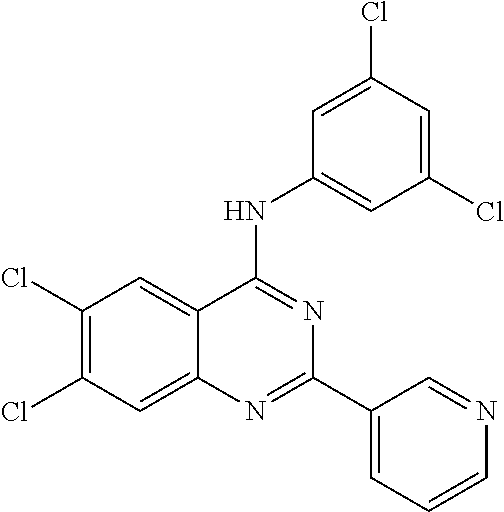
C1(Cl)=C(Cl)C=C2C(=C1)C(NC1=CC(Cl)=CC(Cl)=C1)=NC(C1=CC=CN=C1)=N2
